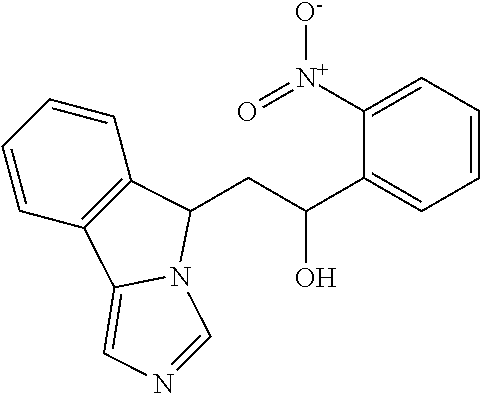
C1=CC2=C(C=C1)C(CC(C1=CC=CC=C1[N+](=O)[O-])O)N1C2=CN=C1
